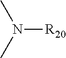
N([R20])(C)C
